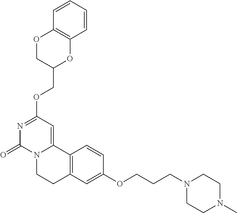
N1=C(OCC2OC3=C(OC2)C=CC=C3)C=C2N(C1=O)CCC1=C2C=CC(OCCCN2CCN(C)CC2)=C1
